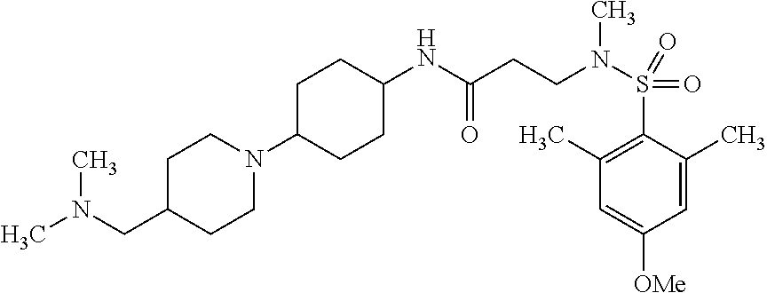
C1(N2CCC(CN(C)C)CC2)CCC(NC(CCN(S(C2=C(C)C=C([OMe])C=C2C)(=O)=O)C)=O)CC1
